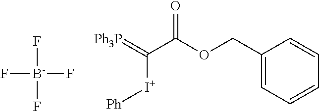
C1(COC(C(=[Ph3P])[I+][Ph])=O)=CC=CC=C1.F[B-](F)(F)F
